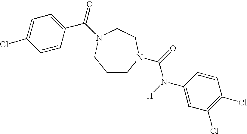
C1CN(C(=O)N([H])C2=CC(Cl)=C(Cl)C=C2)CCN(C(=O)C2=CC=C(Cl)C=C2)C1
